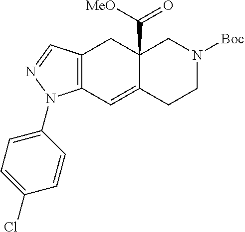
C12=C(C=C3C(C(=O)[MeO])(C1)CN([Boc])CC3)N(C1=CC=C(Cl)C=C1)N=C2
